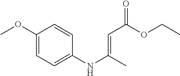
C1(OC)=CC=C(NC(C)=CC(=O)OCC)C=C1
